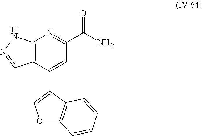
C12=C(C(C3=COC4=C3C=CC=C4)=CC(C([NH2])=O)=N1)C=NN2
